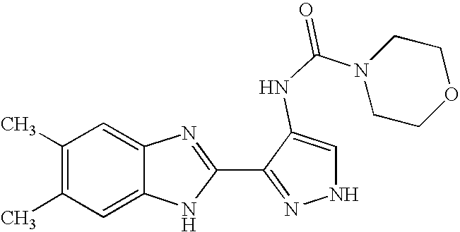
C1=C2C(=CC(C)=C1C)N=C(C1=NNC=C1NC(N1CCOCC1)=O)N2
